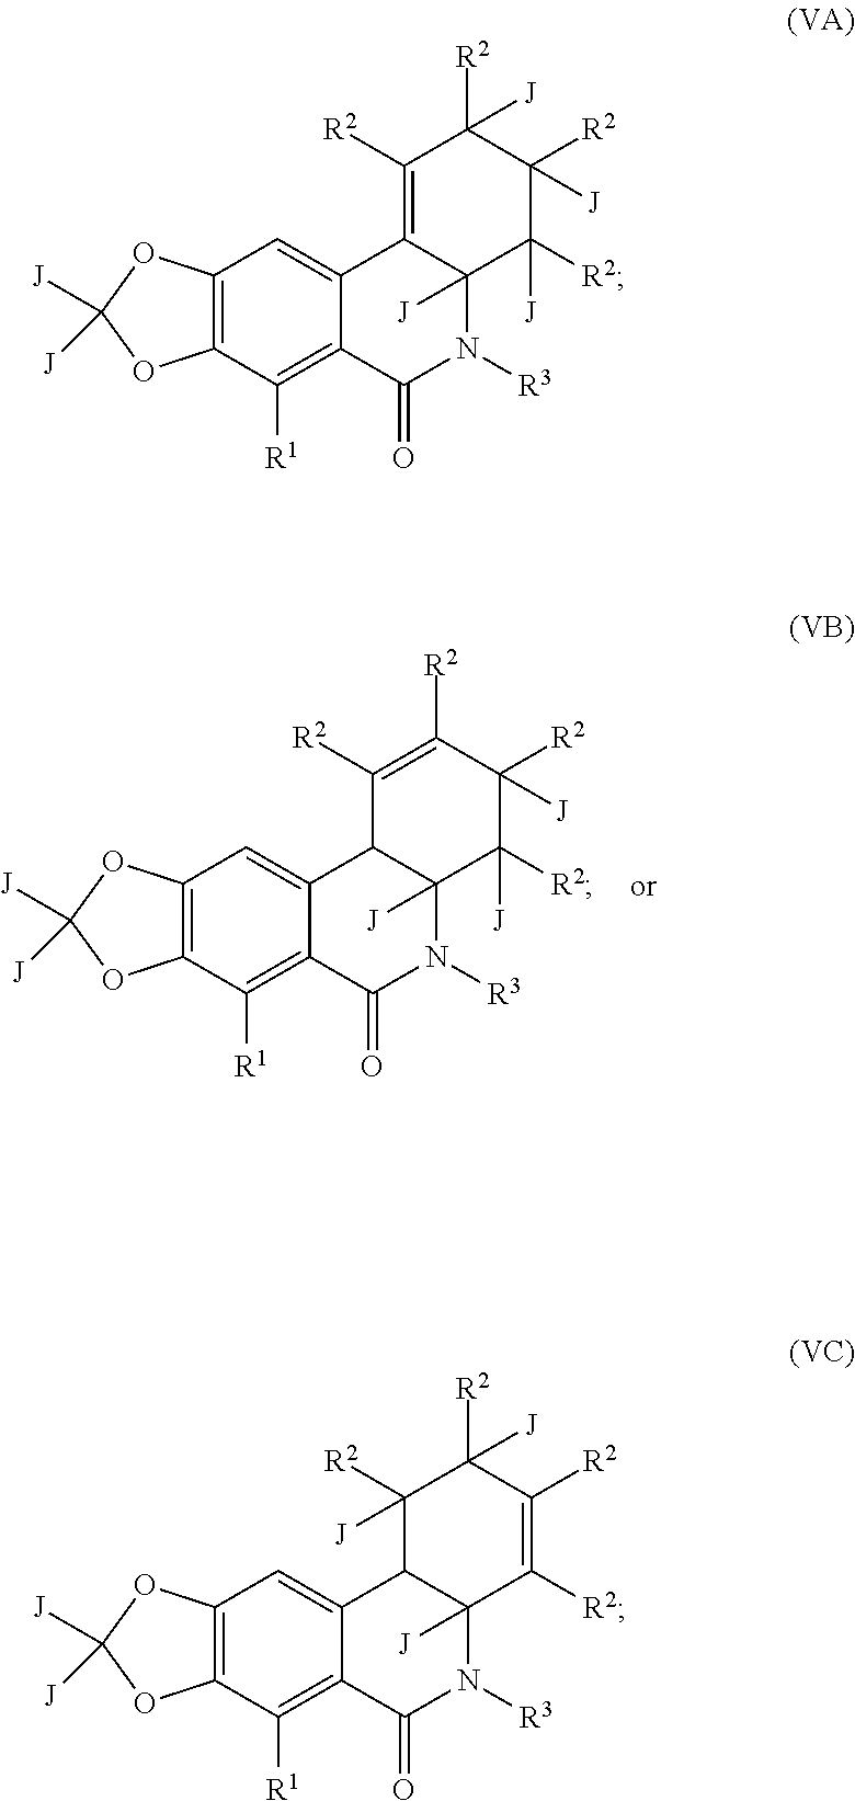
C12=C(C=C3C(=C1[R1])C(=O)N([R3])C1([J])C3=C([R2])C([R2])([J])C([R2])([J])C1([R2])[J])OC([J])([J])O2.C12=C(C=C3C(=C1[R1])C(=O)N([R3])C1([J])C3C([R2])([J])C([R2])([J])C([R2])=C1[R2])OC([J])([J])O2.C12=C(C=C3C(=C1[R1])C(=O)N([R3])C1([J])C3C([R2])=C([R2])C([R2])([J])C1([R2])[J])OC([J])([J])O2
